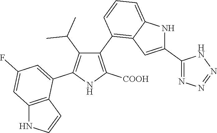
C1(C2=C3C(=CC=C2)NC(C2=NN=NN2)=C3)=C([COOH])NC(C2=CC(F)=CC3=C2C=CN3)=C1C(C)C
